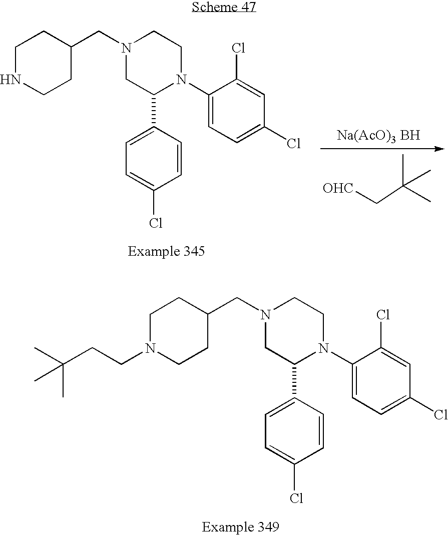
C1N(CCC(C)(C)C)CCC(CN2CC(C3=CC=C(Cl)C=C3)N(C3=CC=C(Cl)C=C3Cl)CC2)C1.C1NCCC(CN2CC(C3=CC=C(Cl)C=C3)N(C3=CC=C(Cl)C=C3Cl)CC2)C1.[OHC]CC(C)(C)C
